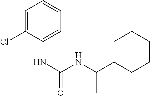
C1=C(Cl)C(NC(=O)NC(C2CCCCC2)C)=CC=C1
